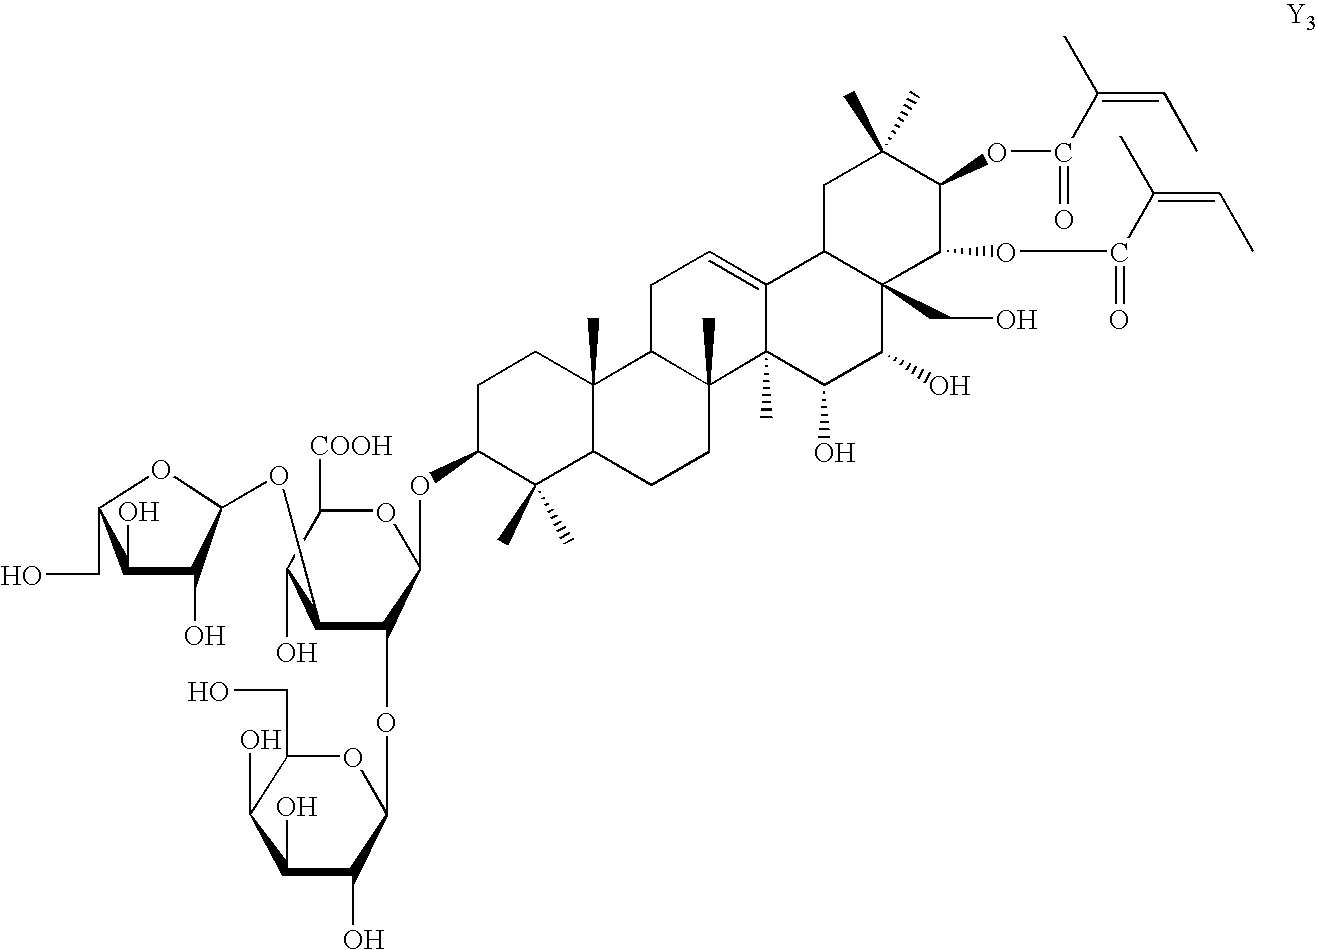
C1(O)C(O)C(OC2C(OC3OC(CO)C(O)C(O)C3O)C(OC3C(C)(C)C4C(C)(CC3)C3C(C)(CC4)C4(C)C(=CC3)C3C(CO)(C(O)C4O)C(OC(=O)C(=CC)C)C(OC(=O)C(C)=CC)C(C)(C)C3)OC([COOH])C2O)OC1CO
